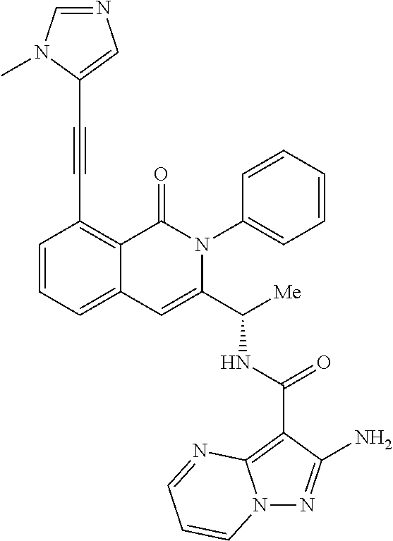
N12N=C(N)C(C(NC(C3=CC4=CC=CC(C#CC5=CN=CN5C)=C4C(=O)N3C3=CC=CC=C3)[Me])=O)=C1N=CC=C2
